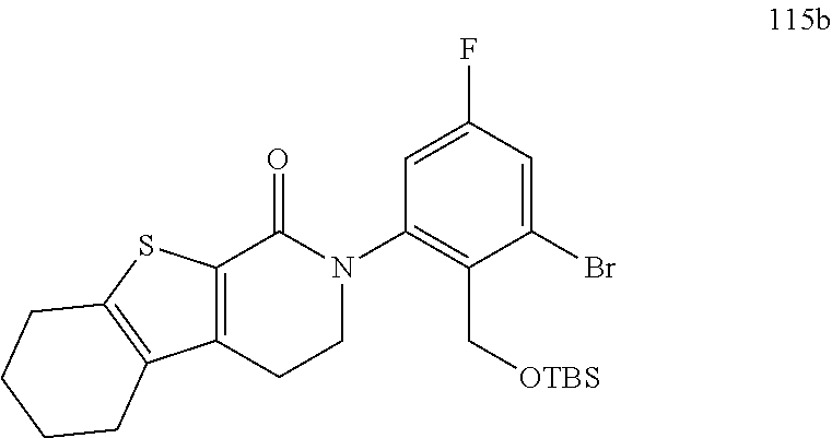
BrC1=CC(F)=CC(N2C(=O)C3=C(CC2)C2=C(S3)CCCC2)=C1C[OTBS]
